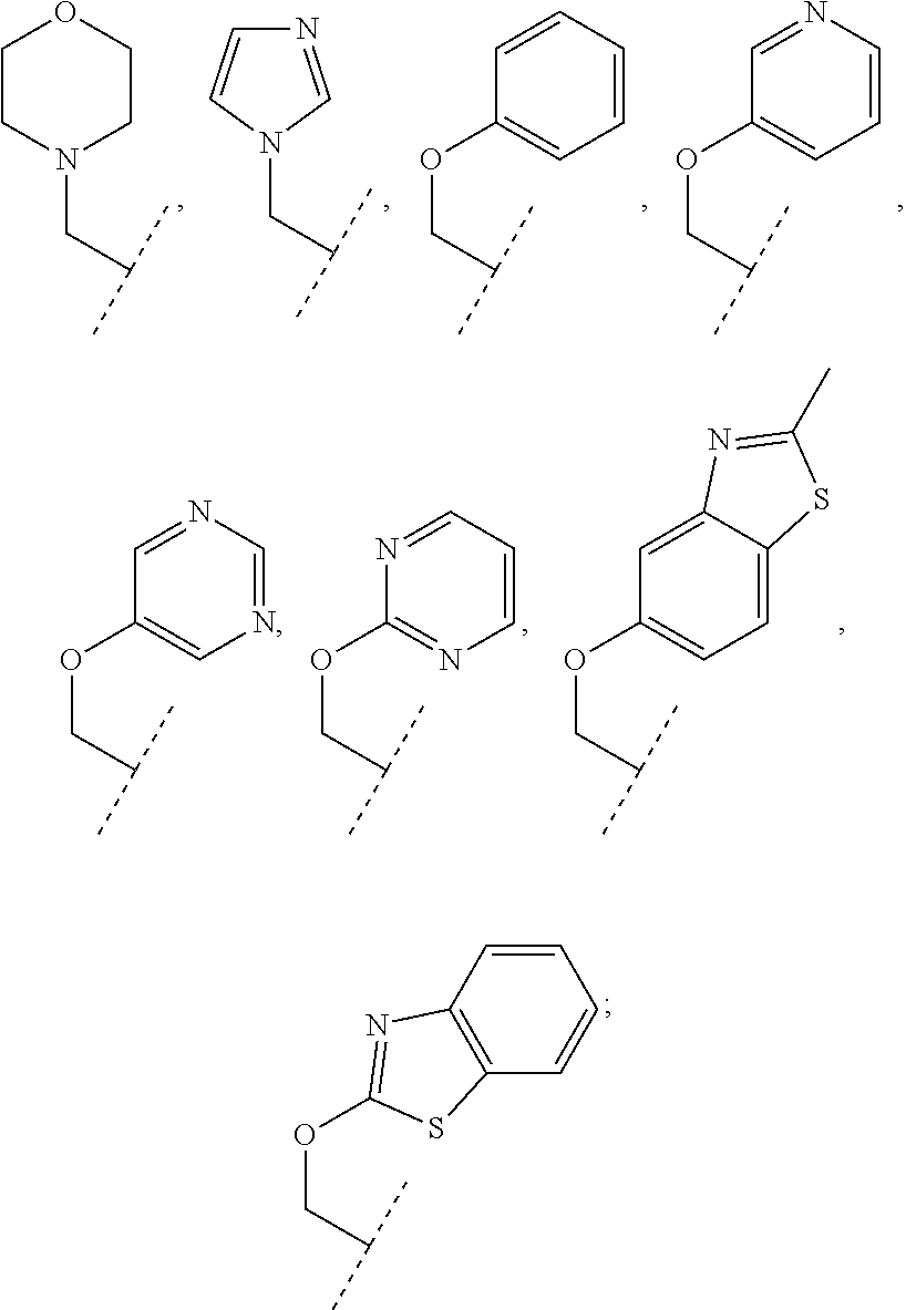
N1=CN=CC(OCC(C)C)=C1.C1=CC=NC(OCC(C)C)=N1.C1=C2C(=CC(OCC(C)C)=C1)N=C(C)S2.O(CC(C)C)C1=NC2=C(C=CC=C2)S1.N1=CN(CC(C)C)C=C1.C1=CC=CC(OCC(C)C)=C1.C1=CN=CC(OCC(C)C)=C1.C1COCCN1CC(C)C
